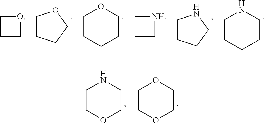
C1CCCO1.C1CCCCO1.C1CCCN1.C1CCCCN1.C1CCO1.C1CC[NH]1.C1COCCN1.C1COCCO1
